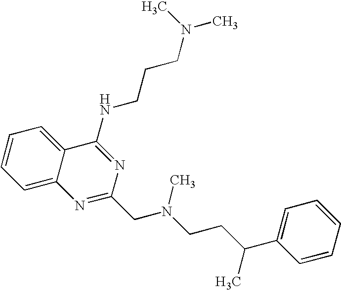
C12=CC=CC=C1C(NCCCN(C)C)=NC(CN(CCC(C1=CC=CC=C1)C)C)=N2
